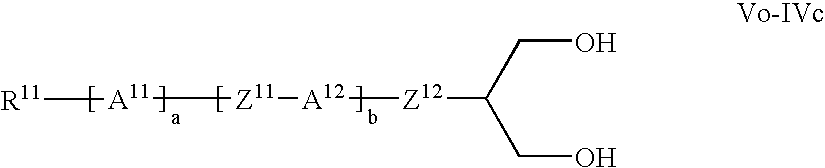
[Z12]([A12][Z11][A11][R11])C(CO)CO
